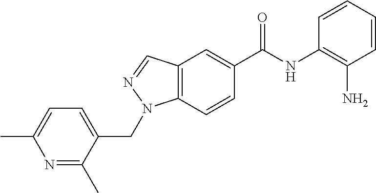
C12=C(C=CC(C(NC3=C(N)C=CC=C3)=O)=C1)N(CC1=CC=C(C)N=C1C)N=C2
